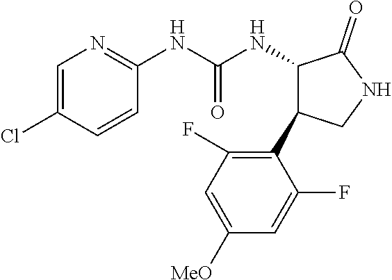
C1=C(Cl)C=CC(NC(NC2C(=O)NCC2C2=C(F)C=C([MeO])C=C2F)=O)=N1
